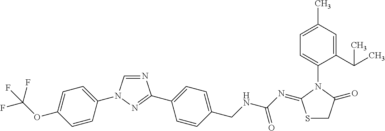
N1=CN(C2=CC=C(OC(F)(F)F)C=C2)N=C1C1=CC=C(CNC(N=C2SCC(=O)N2C2=CC=C(C)C=C2C(C)C)=O)C=C1
